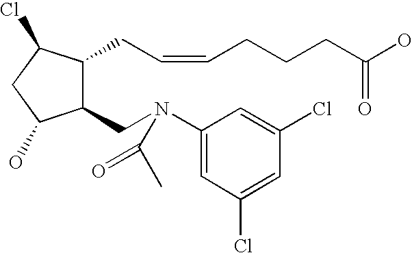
C1(CN(C2=CC(Cl)=CC(Cl)=C2)C(C)=O)C(CC=CCCCC(=O)O)C(Cl)CC1O
